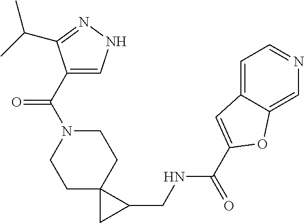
C1C2(CCN(C(=O)C3=CNN=C3C(C)C)C1)CC2CNC(=O)C1=CC2=CC=NC=C2O1
